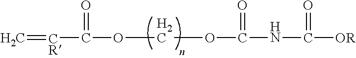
C(NC([OR])=O)(OCOC([CR]=C)=O)=O
